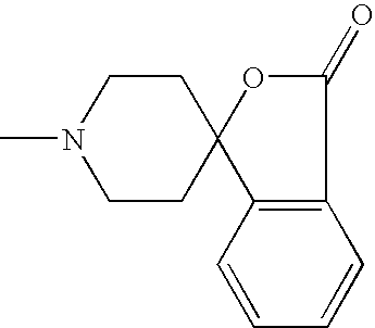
C1(=O)OC2(C3=C1C=CC=C3)CCN(C)CC2
